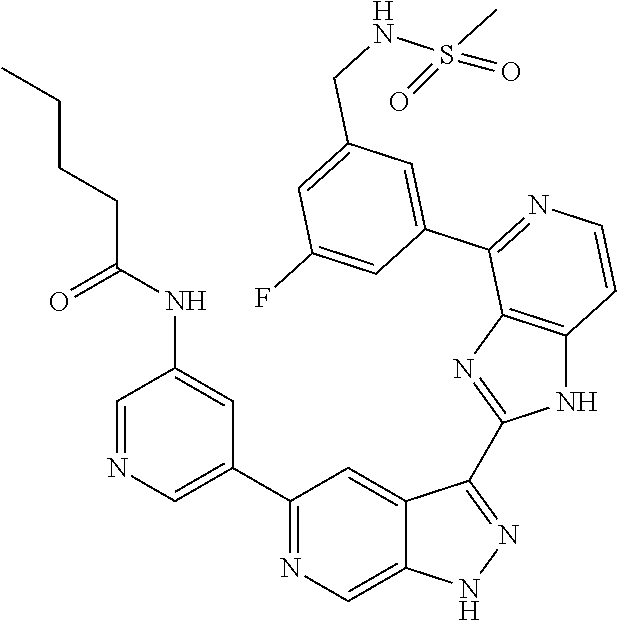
C1=NC=C(C2=NC=C3C(=C2)C(C2=NC4=C(N2)C=CN=C4C2=CC(CNS(C)(=O)=O)=CC(F)=C2)=NN3)C=C1NC(CCCC)=O
